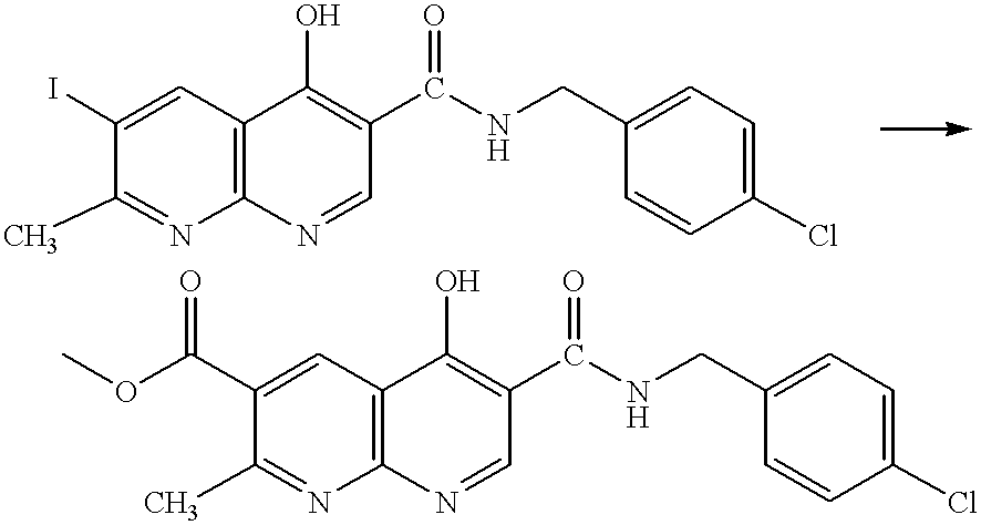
C1(C)=NC2=C(C=C1I)C(O)=C(C(NCC1=CC=C(Cl)C=C1)=O)C=N2.COC(C1=CC2=C(N=C1C)N=CC(C(NCC1=CC=C(Cl)C=C1)=O)=C2O)=O
